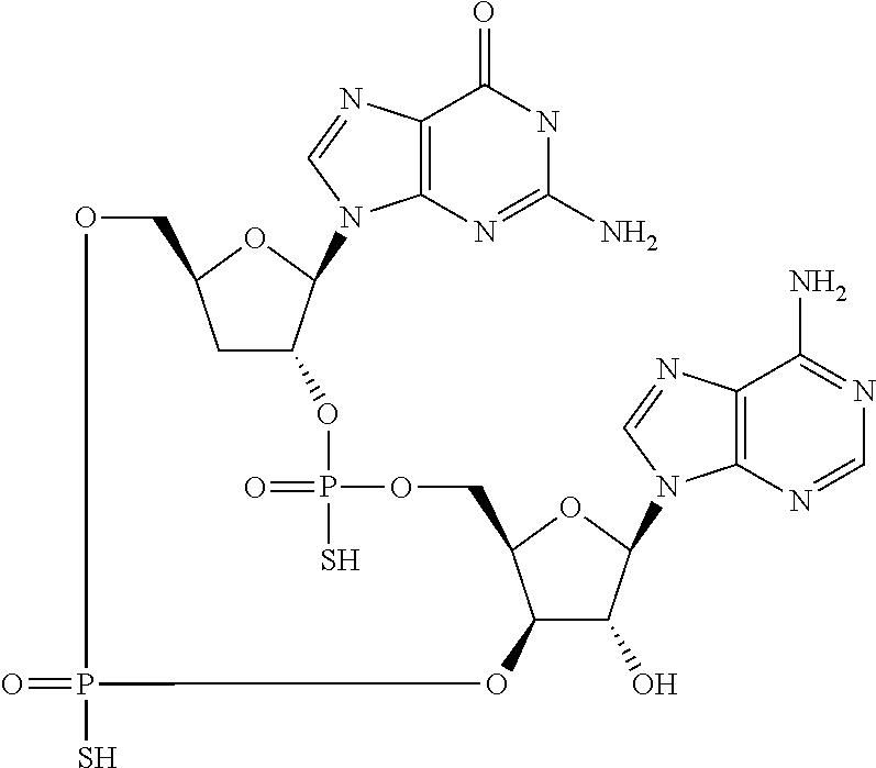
C1C2C(N3C4=C(N=C3)C(=O)NC(N)=N4)OC1COP(=O)(S)OC1C(O)C(N3C4=C(N=C3)C(N)=NC=N4)OC1COP(=O)(S)O2
